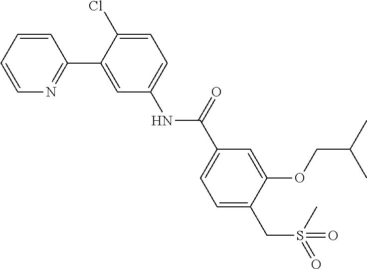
O(C1=CC(C(NC2=CC=C(Cl)C(C3=NC=CC=C3)=C2)=O)=CC=C1CS(=O)(C)=O)CC(C)C
